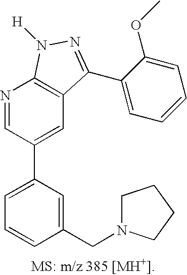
C1=C(C2=CC3=C(N=C2)N([H])N=C3C2=CC=CC=C2OC)C=C(CN2CCCC2)C=C1
